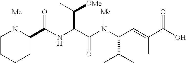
N(C(C(N(C(C(C)C)C=C(C(O)=O)C)[Me])=O)C([OMe])C)C(=O)C1N([Me])CCCC1
